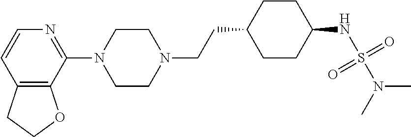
C12=C(C(N3CCN(CCC4CCC(NS(N(C)C)(=O)=O)CC4)CC3)=NC=C1)OCC2
